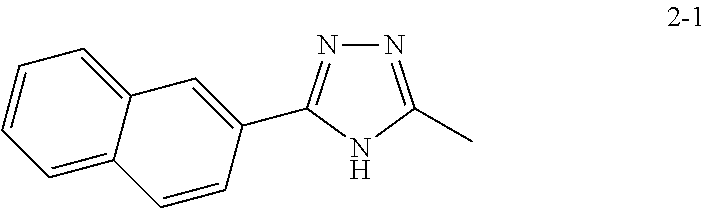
C1=CC=C2C(=C1)C=C(C1=NN=C(C)N1)C=C2
